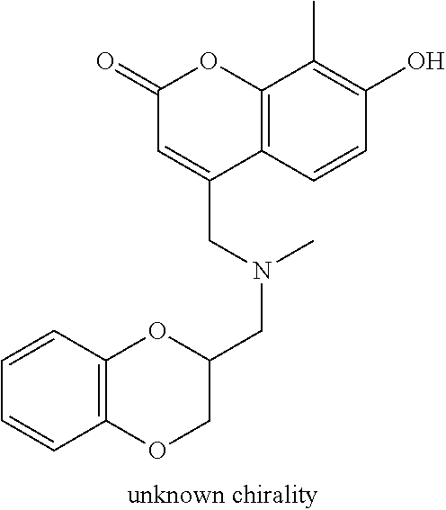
C1=CC2=C(C=C1)OCC(CN(C)CC1=CC(=O)OC3=C1C=CC(O)=C3C)O2
